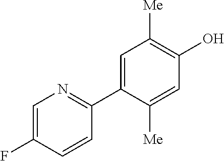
C1(C2=CC([Me])=C(O)C=C2[Me])=NC=C(F)C=C1
